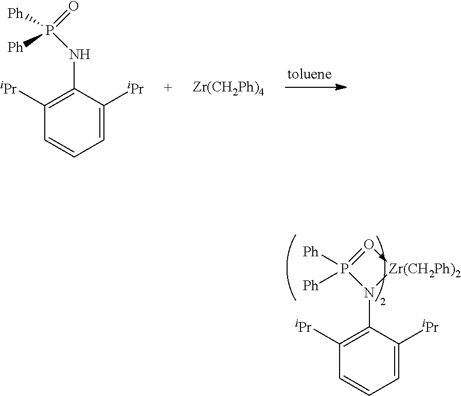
C1([iPr])=C(NP([Ph])(=O)[Ph])C([iPr])=CC=C1.[Zr(CH2Ph)4].C1([iPr])=C(N2[Zr(CH2Ph)2]-O=P2([Ph])[Ph])C([iPr])=CC=C1
